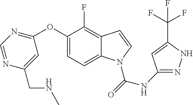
C1(OC2=CC=C3C(=C2F)C=CN3C(=O)NC2=NNC(C(F)(F)F)=C2)=NC=NC(CNC)=C1
